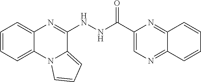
C1=CC=C2C(=C1)N=C(NNC(C1=CN=C3C(=N1)C=CC=C3)=O)C1=CC=CN21
